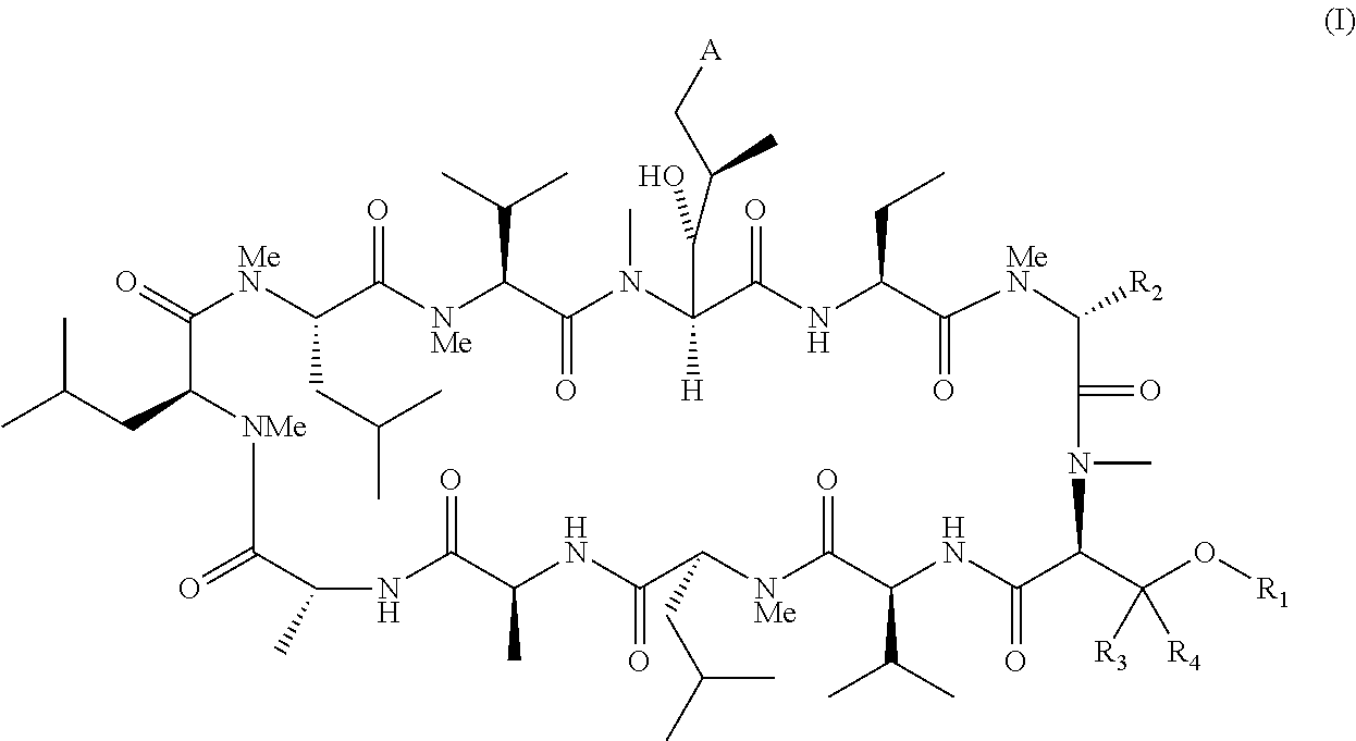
C1(C)NC(=O)C(C)NC(=O)C(CC(C)C)[NMe]C(=O)C(C(C)C)NC(=O)C(C(O[R1])([R3])[R4])N(C)C(=O)C([R2])[MeN]C(=O)C(CC)NC(=O)C([H])(C(O)C(C)C[A])N(C)C(=O)C(C(C)C)[NMe]C(=O)C(CC(C)C)[MeN]C(=O)C(CC(C)C)[NMe]C1=O
